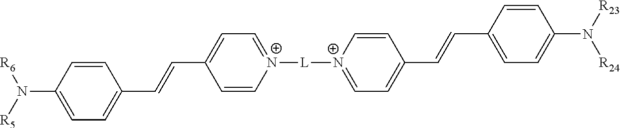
C1=CC(N([R6])[R5])=CC=C1C=CC1=CC=[N+]([L][N+]2=CC=C(C=CC3=CC=C(N([R24])[R23])C=C3)C=C2)C=C1
